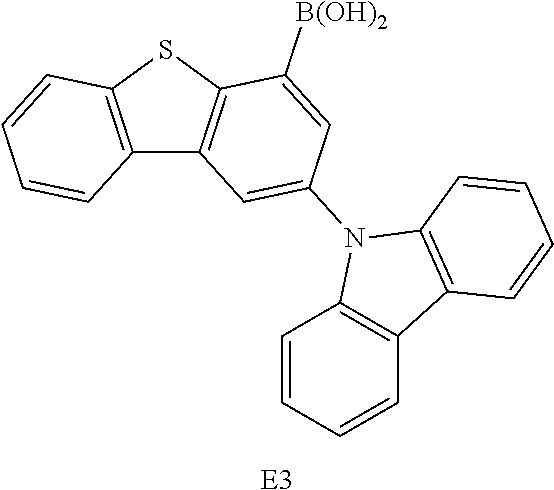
C12=C(SC3=C1C=C(N1C4=C(C=CC=C4)C4=C1C=CC=C4)C=C3[B(OH)2])C=CC=C2.[E3]
